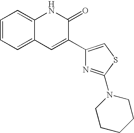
C1=CC=C2C(=C1)NC(=O)C(C1=CSC(N3CCCCC3)=N1)=C2
